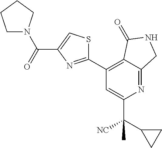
C1(C([NC])(C2CC2)C)=CC(C2=NC(C(=O)N3CCCC3)=CS2)=C2C(=N1)CNC2=O
